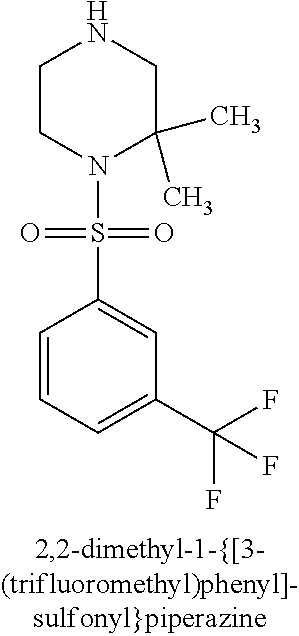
C1CN(S(=O)(=O)C2=CC(C(F)(F)F)=CC=C2)C(C)(C)CN1
